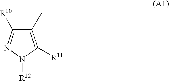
C1(C)=C([R11])N([R12])N=C1[R10]
